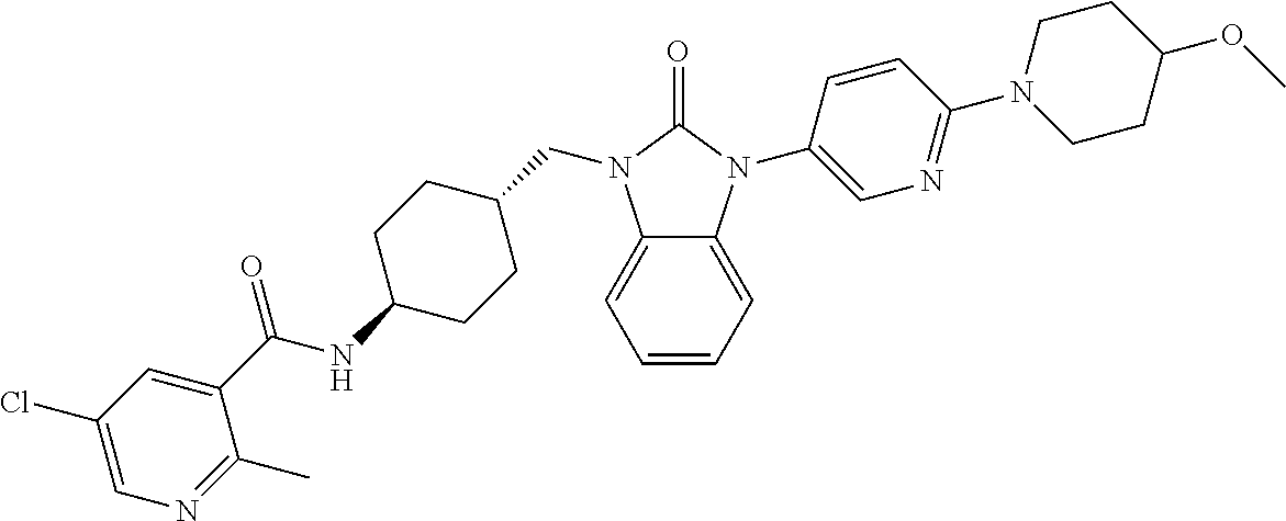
C1=CC=C2C(=C1)N(CC1CCC(NC(C3=CC(Cl)=CN=C3C)=O)CC1)C(=O)N2C1=CN=C(N2CCC(OC)CC2)C=C1
